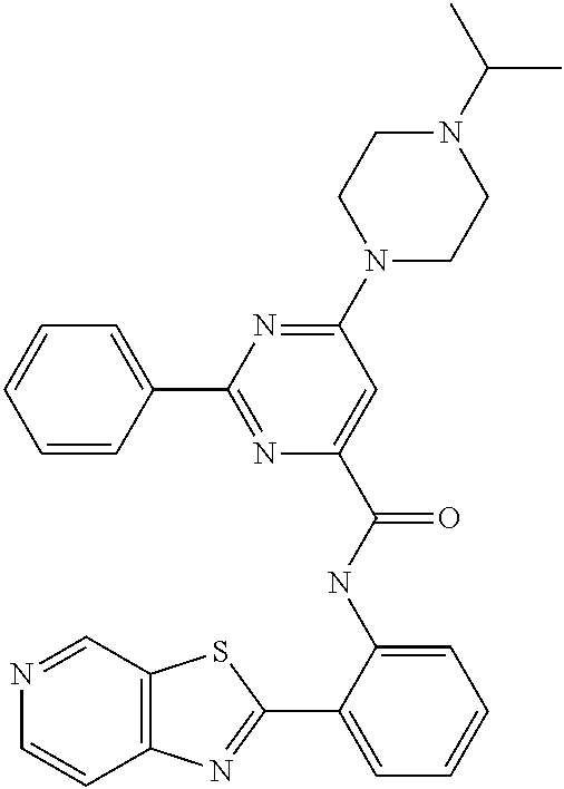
N1=CC2=C(C=C1)N=C(C1=CC=CC=C1NC(=O)C1=CC(N3CCN(C(C)C)CC3)=NC(C3=CC=CC=C3)=N1)S2
